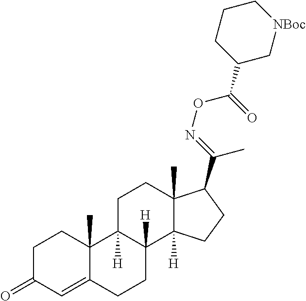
C1C(=O)C=C2C(C)(C1)C1([H])C([H])(CC2)C2([H])C(C)(CC1)C(C(=NOC(=O)C1C[NBoc]CCC1)C)CC2
